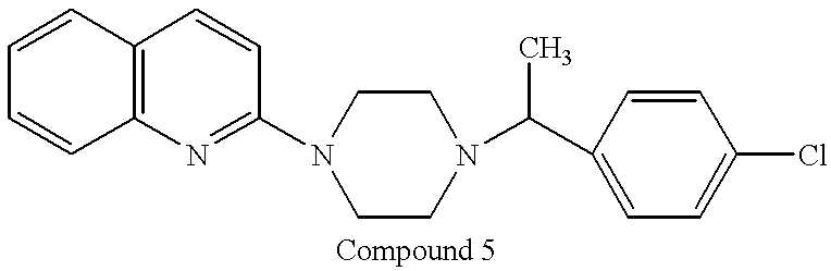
C1=CC2=C(C=C1)C=CC(N1CCN(C(C3=CC=C(Cl)C=C3)C)CC1)=N2
